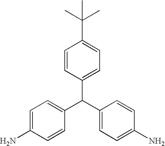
C1(C(C2=CC=C(N)C=C2)C2=CC=C(N)C=C2)=CC=C(C(C)(C)C)C=C1
